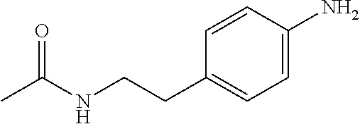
CC(NCCC1=CC=C(N)C=C1)=O
